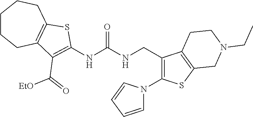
C1CCC2=C(CC1)SC(NC(NCC1=C(N3C=CC=C3)SC3=C1CCN(CC)C3)=O)=C2C(=O)[EtO]
